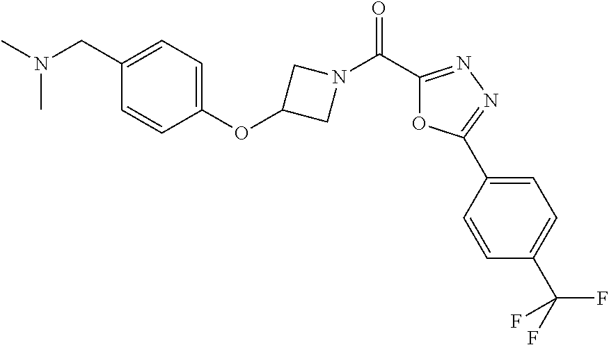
N(C)(C)CC1=CC=C(OC2CN(C(C3=NN=C(C4=CC=C(C(F)(F)F)C=C4)O3)=O)C2)C=C1
